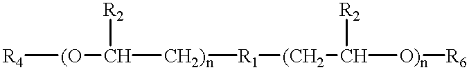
[R4][(O]C([CH2)n][R1][(CH2]C([O)n][R6])[R2])[R2]
